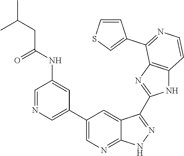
C1=NC=C(C2=CN=C3C(=C2)C(C2=NC4=C(N2)C=CN=C4C2=CSC=C2)=NN3)C=C1NC(CC(C)C)=O
